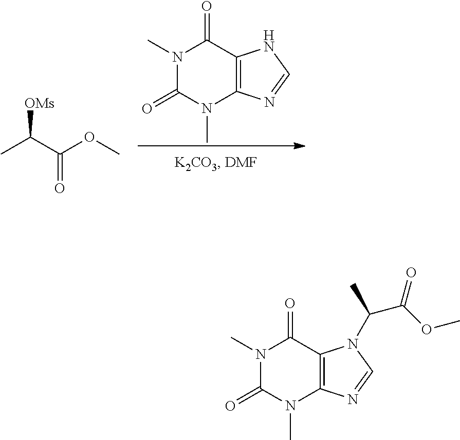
N1(C)C(=O)N(C)C2=C(C1=O)NC=N2.CC(C(OC)=O)[OMs].N1(C)C(=O)N(C)C2=C(C1=O)N(C(C)C(OC)=O)C=N2
